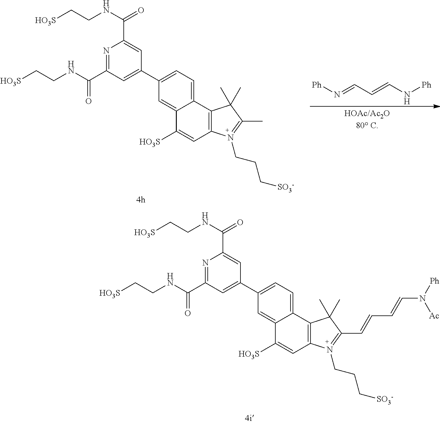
[HO3S]CCNC(=O)C1=CC(C2=CC=C3C(=C2)C([HO3S])=CC2=C3C(C)(C)C(C=CC=CN([Ac])[Ph])=N2CCC[SO3-])=CC(C(NCC[HO3S])=O)=N1.[HO3S]CCNC(=O)C1=CC(C2=CC=C3C(=C2)C([HO3S])=CC2=C3C(C)(C)C(C)=N2CCC[SO3-])=CC(C(NCC[HO3S])=O)=N1.[Ph]N=CC=CN[Ph]
